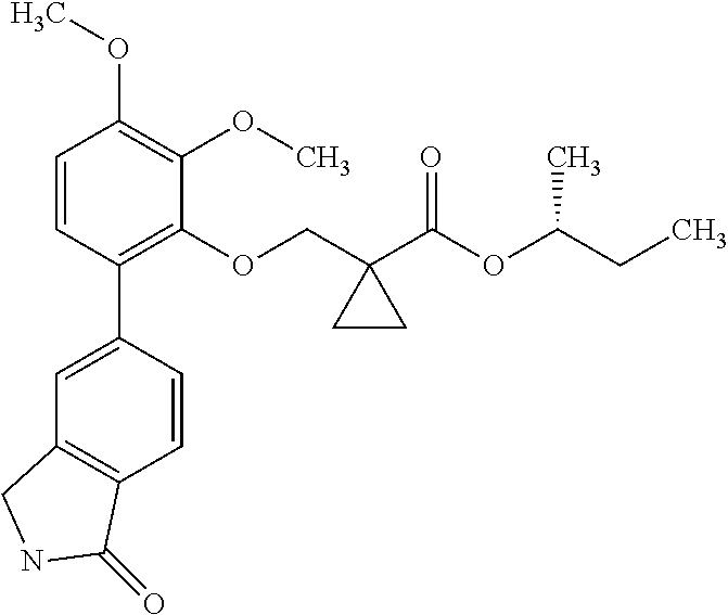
C1=CC(C2=CC3=C(C=C2)C(=O)NC3)=C(OCC2(C(OC(CC)C)=O)CC2)C(OC)=C1OC
